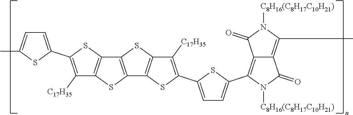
S1C2=C(C3=C1C([C17H35])=C(C1=CC=C(C)S1)S3)SC1=C2SC(C2=CC=C(C3=C4C(=C(C)N([C8H16(C8H17C10H21)])C4=O)C(=O)N3[C8H16(C8H17C10H21)])S2)=C1[C17H35]
